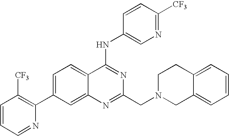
C1=CC=NC(C2=CC=C3C(=C2)N=C(CN2CC4=CC=CC=C4CC2)N=C3NC2=CN=C([CF3])C=C2)=C1[CF3]
